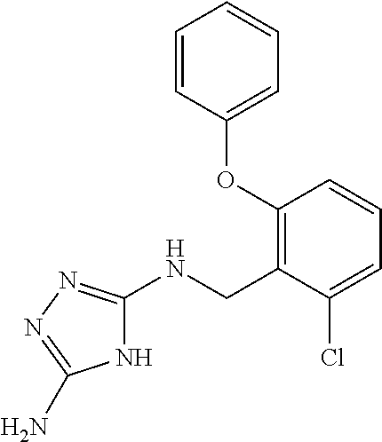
C1=CC(OC2=C(CNC3=NN=C(N)N3)C(Cl)=CC=C2)=CC=C1
